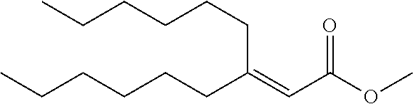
CCCCCCC(=CC(OC)=O)CCCCCC
